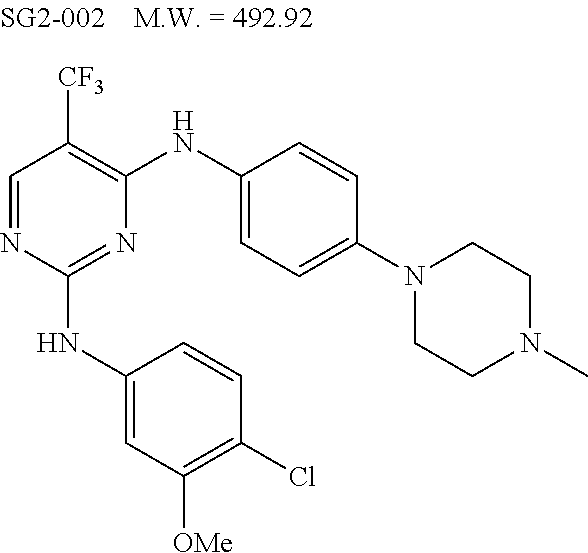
C1=NC(NC2=CC([OMe])=C(Cl)C=C2)=NC(NC2=CC=C(N3CCN(C)CC3)C=C2)=C1[CF3]
